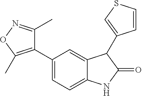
C1(C2=C(C)ON=C2C)=CC=C2C(=C1)C(C1=CSC=C1)C(=O)N2
